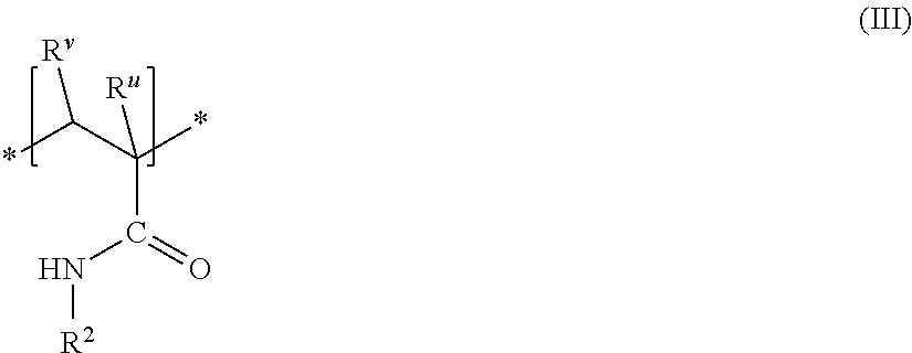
C(C(=O)N[R2])(C(*)[Rv])(*)[Ru]
